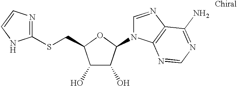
C1(O)C(O)C(N2C=NC3=C2N=CN=C3N)OC1CSC1=NC=CN1
